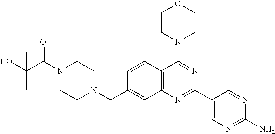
C(C1=CC2=C(C=C1)C(N1CCOCC1)=NC(C1=CN=C(N)N=C1)=N2)N1CCN(C(C(O)(C)C)=O)CC1
